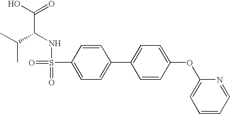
C(C(NS(=O)(=O)C1=CC=C(C2=CC=C(OC3=CC=CC=N3)C=C2)C=C1)C(C)C)(O)=O
